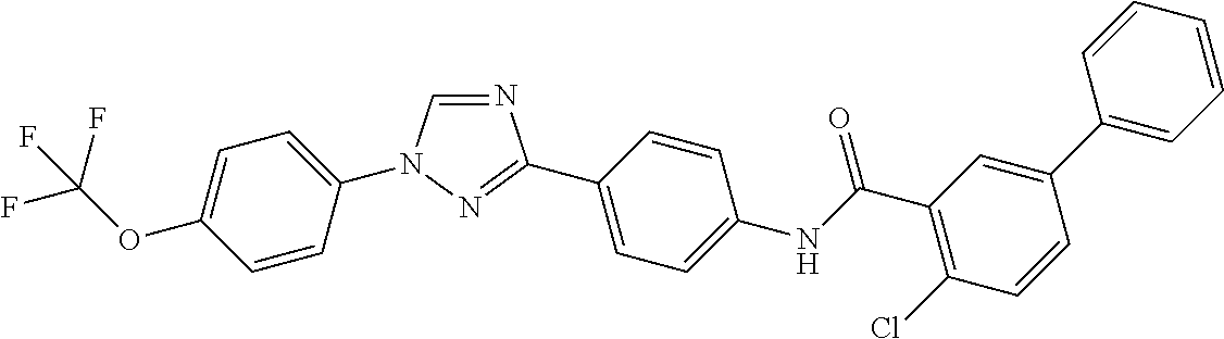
C1=CC(N2C=NC(C3=CC=C(NC(C4=C(Cl)C=CC(C5=CC=CC=C5)=C4)=O)C=C3)=N2)=CC=C1OC(F)(F)F
